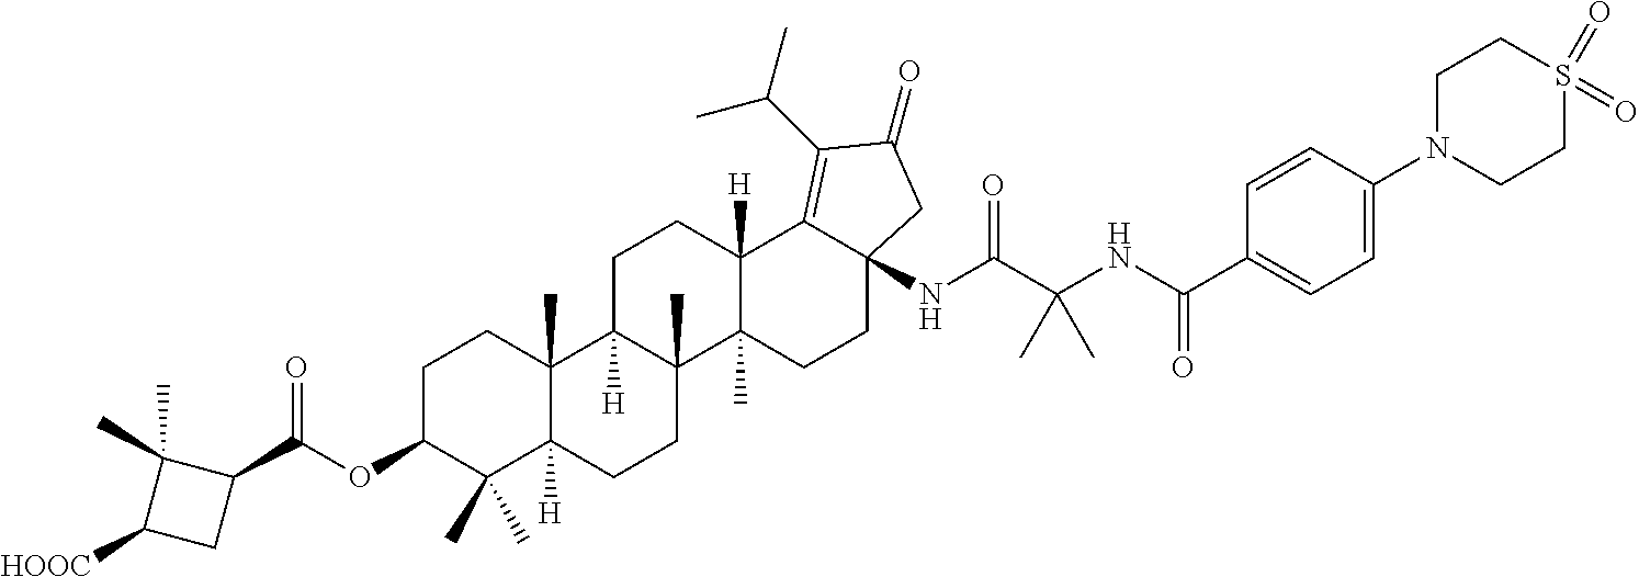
C1C2([H])C(C)(C3(C)C([H])(C1)C1=C(C(C)C)C(=O)CC1(NC(C(NC(C1=CC=C(N4CCS(=O)(=O)CC4)C=C1)=O)(C)C)=O)CC3)CCC1([H])C2(C)CCC(OC(C2C(C)(C)C([HOOC])C2)=O)C1(C)C
